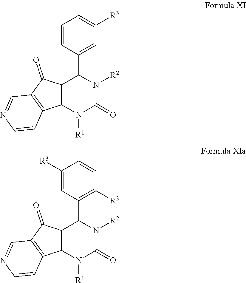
C12=C(N([R1])C(=O)N([R2])C1C1=CC([R3])=CC=C1)C1=C(C2=O)C=NC=C1.C12=C(N([R1])C(=O)N([R2])C1C1=C([R3])C=CC([R3])=C1)C1=C(C2=O)C=NC=C1
